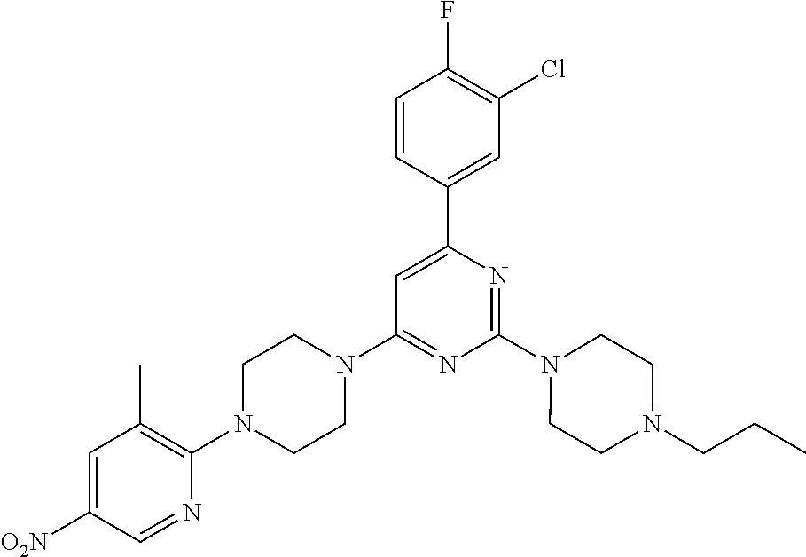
C1=C([O2N])C=NC(N2CCN(C3=NC(N4CCN(CCC)CC4)=NC(C4=CC(Cl)=C(F)C=C4)=C3)CC2)=C1C
